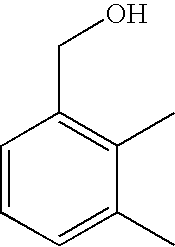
C1=CC=C(C)C(C)=C1CO
